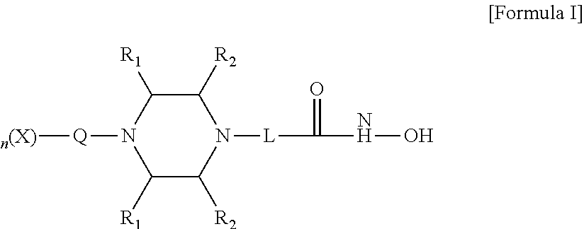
C1([R1])C([R2])N([L]C(=O)NO)C([R2])C([R1])N1[Q][n(X)]
